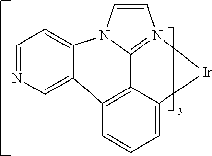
C1=NC=C2C3=C4C5=N(C=CN5C2=C1)[Ir]C4=CC=C3
